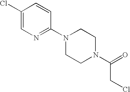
C1(Cl)=CN=C(N2CCN(C(=O)CCl)CC2)C=C1
